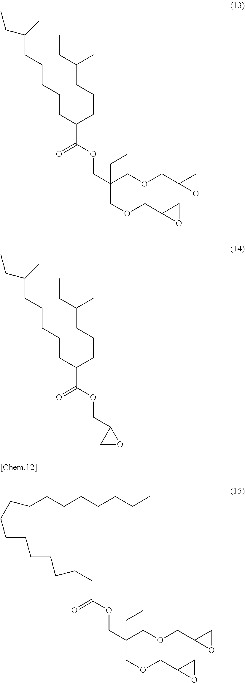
C(C(OCC(COCC1OC1)(COCC1OC1)CC)=O)(CCCC(CC)C)CCCCCC(C)CC.C(C(OCC1CO1)=O)(CCCC(CC)C)CCCCCC(C)CC.C(C(OCC(COCC1OC1)(COCC1OC1)CC)=O)CCCCCCCCCCCCCCCC
